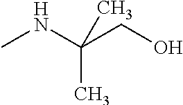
CNC(CO)(C)C
